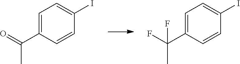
C1=C(C(=O)C)C=CC(I)=C1.C1=C(C(F)(C)F)C=CC(I)=C1
